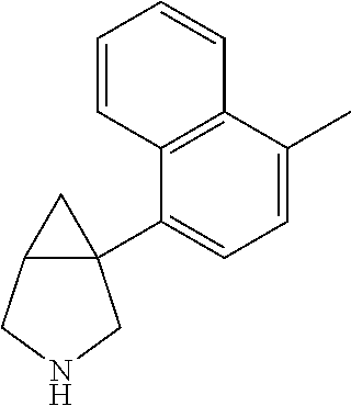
C1=C(C)C2=C(C(C34CC3CNC4)=C1)C=CC=C2
